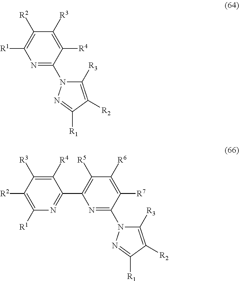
N1=C(N2C([R3])=C([R2])C([R1])=N2)C([R4])=C([R3])C([R2])=C1[R1].C1([R2])=C([R1])N=C(C2=C([R5])C([R6])=C([R7])C(N3C([R3])=C([R2])C([R1])=N3)=N2)C([R4])=C1[R3]
